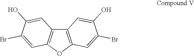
C12=C(OC3=C1C=C(O)C(Br)=C3)C=C(Br)C(O)=C2
